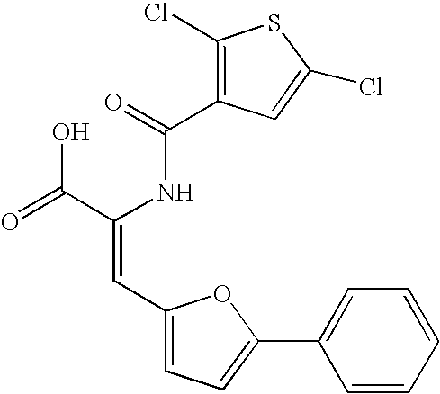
C1(C(=O)NC(C(=O)O)=CC2=CC=C(C3=CC=CC=C3)O2)=C(Cl)SC(Cl)=C1
